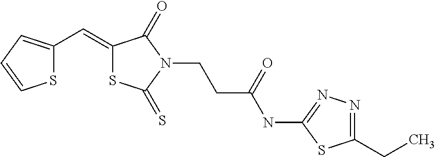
S1C(C=C2SC(=S)N(CCC(NC3=NN=C(CC)S3)=O)C2=O)=CC=C1
